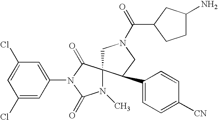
ClC1=CC(Cl)=CC(N2C(=O)C3(N(C)C2=O)CN(C(=O)C2CC(N)CC2)CC3C2=CC=C([CN])C=C2)=C1
